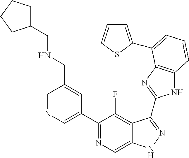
C1=NC=C(C2=NC=C3C(=C2F)C(C2=NC4=C(N2)C=CC=C4C2=CC=CS2)=NN3)C=C1CNCC1CCCC1
